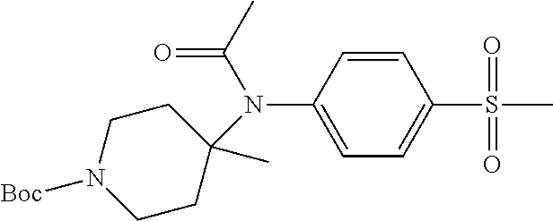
C1=C(N(C2(C)CCN([Boc])CC2)C(C)=O)C=CC(S(=O)(=O)C)=C1
